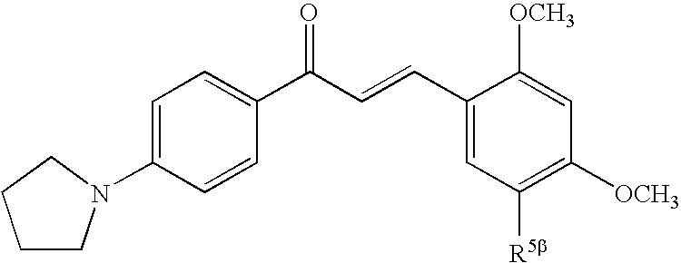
C1=C(N2CCCC2)C=CC(C(C=CC2=CC([R5b])=C([OCH3])C=C2[OCH3])=O)=C1
